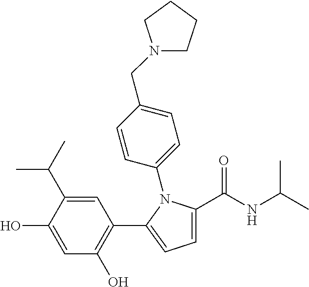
C1=C(C(NC(C)C)=O)N(C2=CC=C(CN3CCCC3)C=C2)C(C2=C(O)C=C(O)C(C(C)C)=C2)=C1
